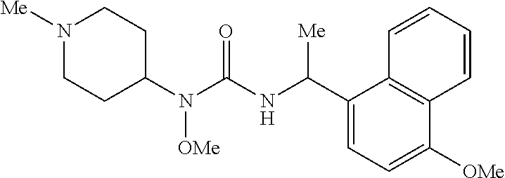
N1([Me])CCC(N(C(NC(C2=CC=C([OMe])C3=C2C=CC=C3)[Me])=O)[OMe])CC1
